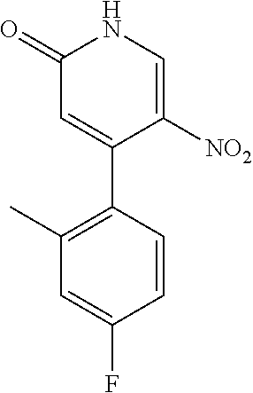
[NO2]C1=CNC(=O)C=C1C1=C(C)C=C(F)C=C1
